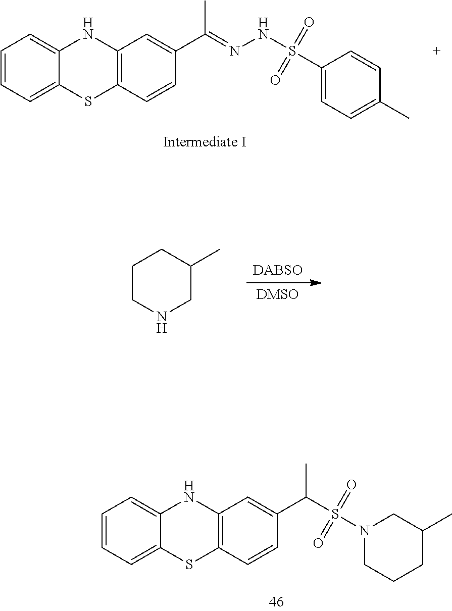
C1CC(C)CN(S(=O)(=O)C(C2=CC3=C(SC4=CC=CC=C4N3)C=C2)C)C1.CC(=NNS(=O)(=O)C1=CC=C(C)C=C1)C1=CC2=C(SC3=CC=CC=C3N2)C=C1.[DABSO].[DMSO].C1(C)CNCCC1
